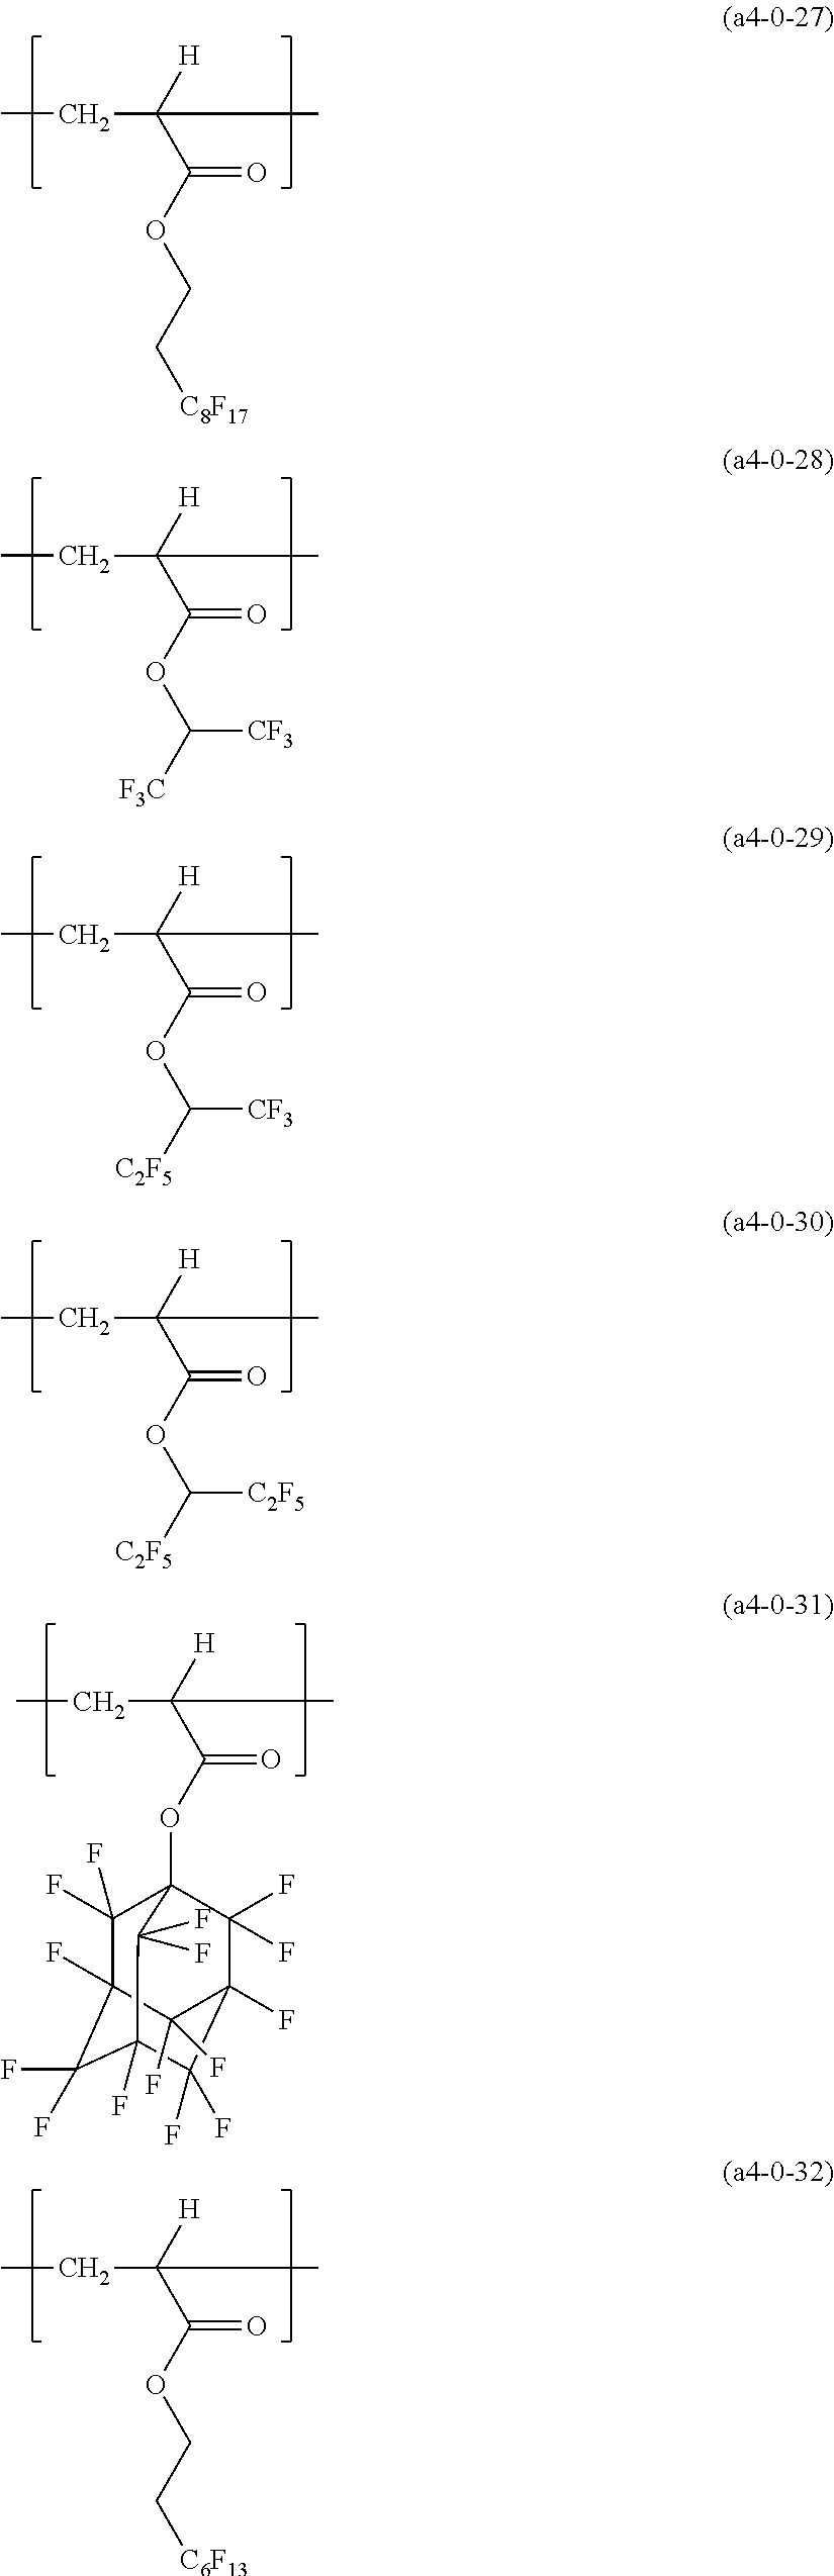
CCC(C(OCC[C8F17])=O)([H])C.CCC(C(OC([F3C])[CF3])=O)([H])C.CCC(C(OC([C2F5])[CF3])=O)([H])C.CCC(C(OC([C2F5])[C2F5])=O)([H])C.CCC(C(OC12C(F)(F)C3(F)C(F)(F)C(F)(C(F)(F)C(F)(C1(F)F)C3(F)F)C2(F)F)=O)([H])C.CCC(C(OCC[C6F13])=O)([H])C
